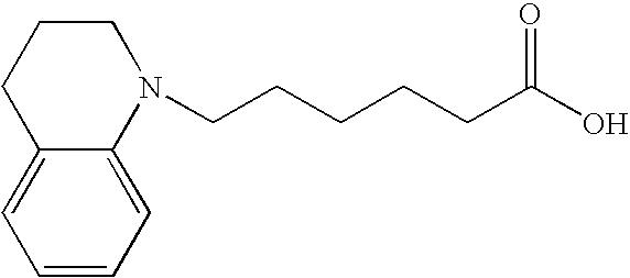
C1=CC=C2C(=C1)CCCN2CCCCCC(O)=O
